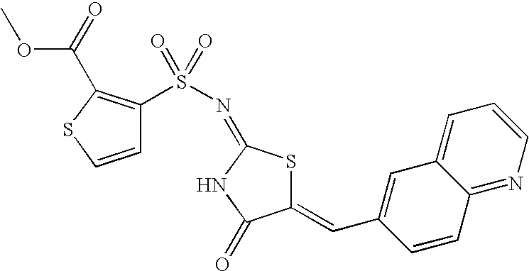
C1(=CC2=CC3=CC=CN=C3C=C2)SC(=NS(=O)(=O)C2=C(C(OC)=O)SC=C2)NC1=O
